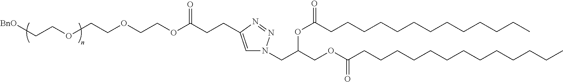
C1=C(CCC(OCCOCCOCC[BnO])=O)N=NN1CC(COC(CCCCCCCCCCCCC)=O)OC(CCCCCCCCCCCCC)=O
